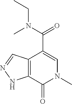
C12=C(C(C(=O)N(CC)C)=CN(C)C1=O)C=NN2
